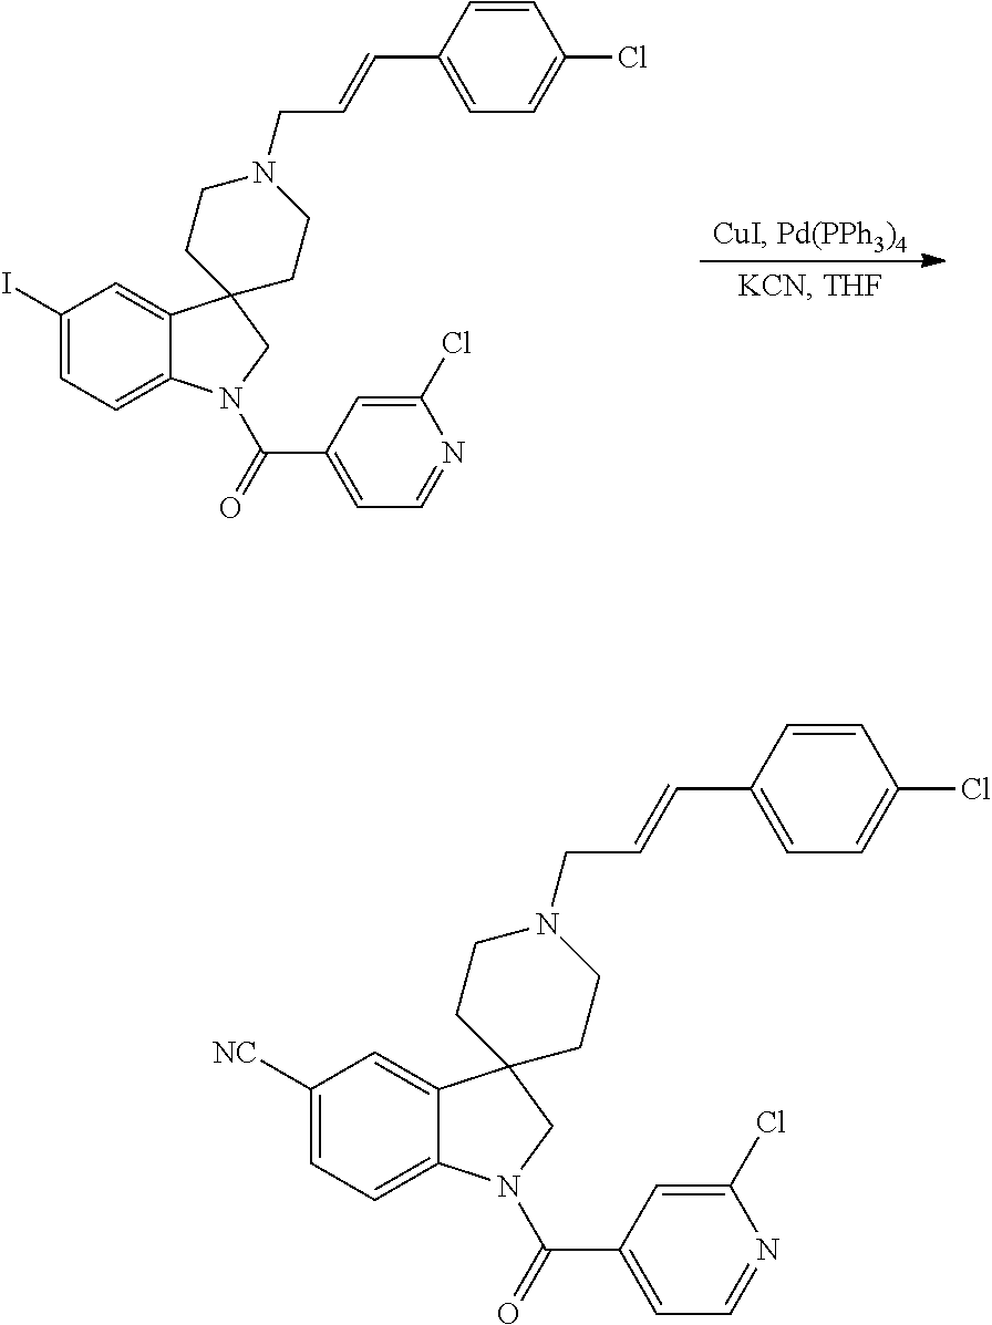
C1(C=CCN2CCC3(CC2)C2=CC(I)=CC=C2N(C(C2=CC=NC(Cl)=C2)=O)C3)=CC=C(Cl)C=C1.C1(C=CCN2CCC3(CC2)C2=CC([NC])=CC=C2N(C(C2=CC=NC(Cl)=C2)=O)C3)=CC=C(Cl)C=C1
